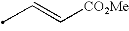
CC=C[CO2Me]
